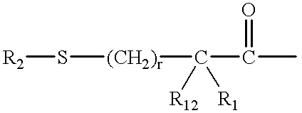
[R2]S[(CH2)r]C(C(=O)C)([R12])[R1]
